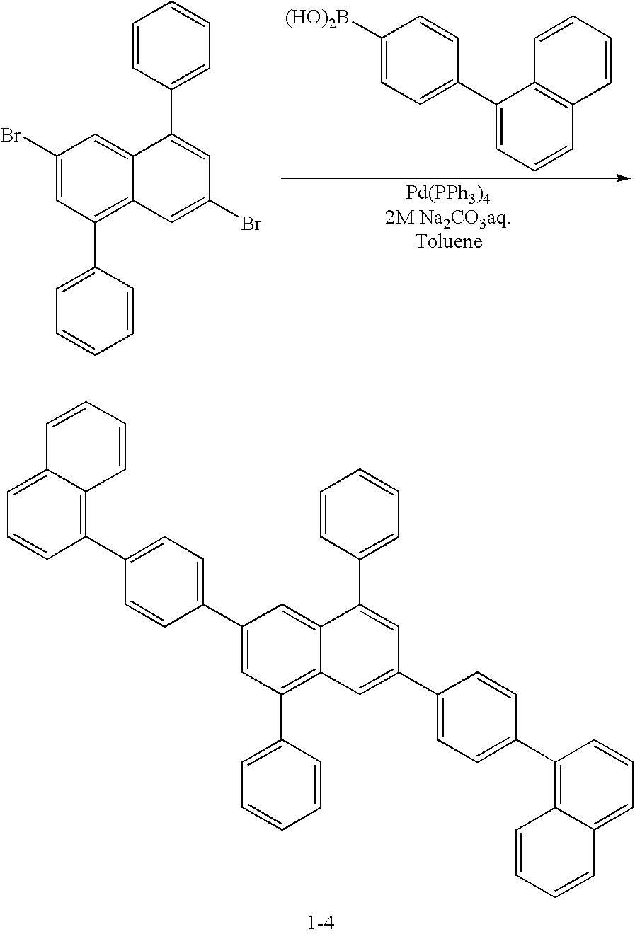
C1=CC(C2=CC(C3=CC=C(C4=C5C(=CC=C4)C=CC=C5)C=C3)=CC3=C(C4=CC=CC=C4)C=C(C4=CC=C(C5=C6C(=CC=C5)C=CC=C6)C=C4)C=C23)=CC=C1.C1([(HO)2B])=CC=C(C2=CC=CC3=C2C=CC=C3)C=C1.C1=CC(C2=CC(Br)=CC3=C(C4=CC=CC=C4)C=C(Br)C=C23)=CC=C1
